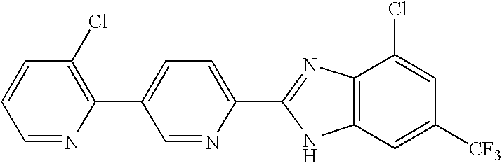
C1=NC(C2=CC=C(C3=NC4=C(C=C([CF3])C=C4Cl)N3)N=C2)=C(Cl)C=C1
